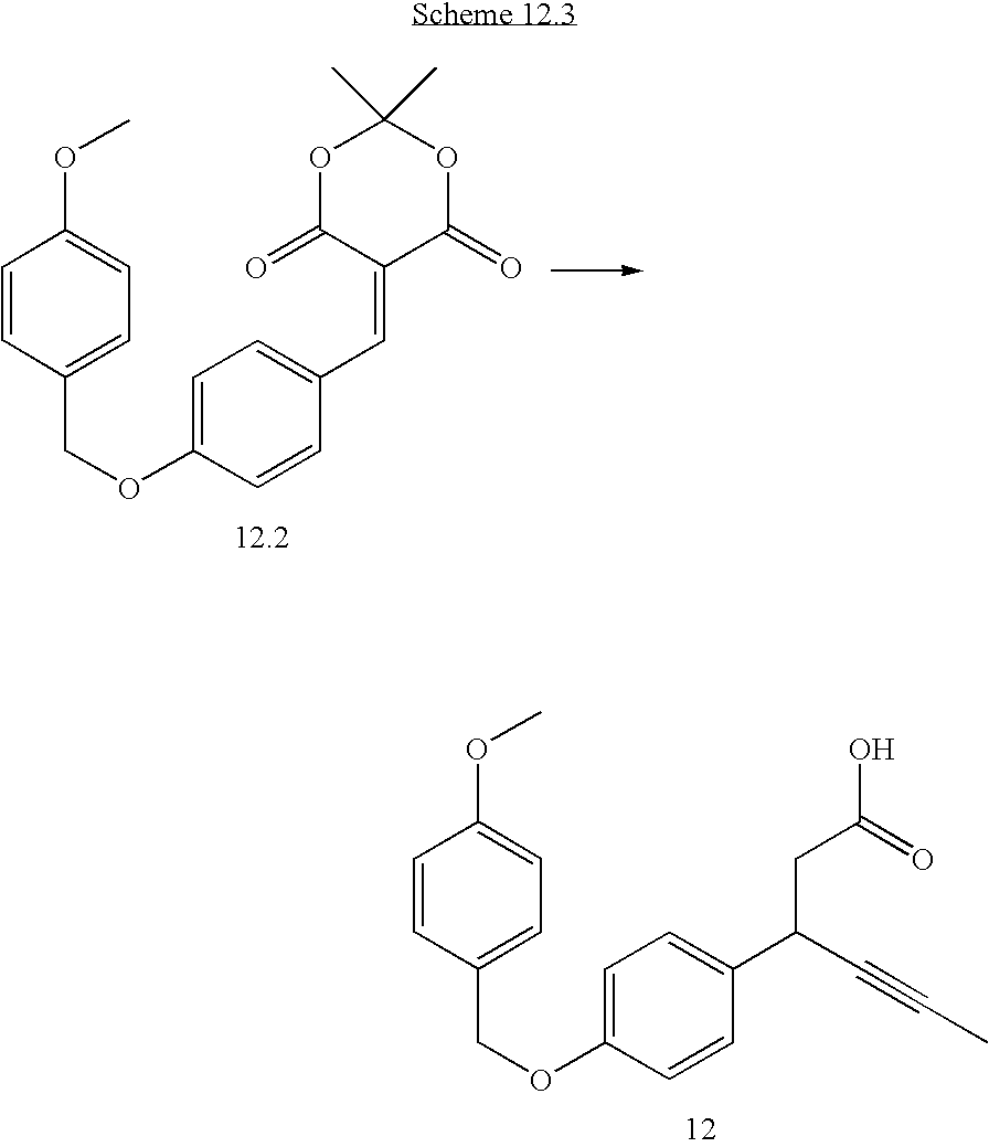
C1=C(OCC2=CC=C(OC)C=C2)C=CC(C=C2C(=O)OC(C)(C)OC2=O)=C1.C1=C(OCC2=CC=C(OC)C=C2)C=CC(C(CC(O)=O)C#CC)=C1
